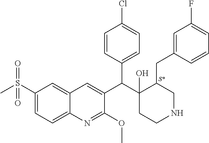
C1(S(C)(=O)=O)=CC=C2C(=C1)C=C(C(C1(O)CCNCC1CC1=CC(F)=CC=C1)C1=CC=C(Cl)C=C1)C(OC)=N2.[S*]
